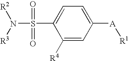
C1([R4])=CC([A][R1])=CC=C1S(N([R2])[R3])(=O)=O
